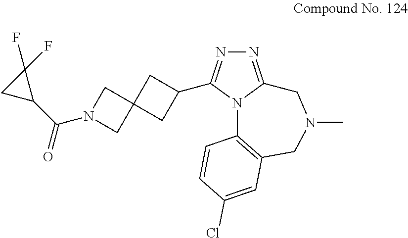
N1=C2N(C(C3CC4(C3)CN(C(C3C(F)(F)C3)=O)C4)=N1)C1=C(CN(C)C2)C=C(Cl)C=C1
